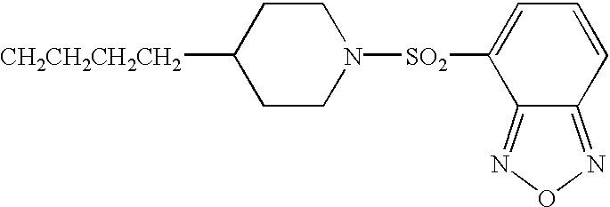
C1CN([SO2]C2=CC=CC3=NON=C23)CCC1[CH2CH2CH2CH2]
